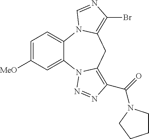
C1=C([MeO])C=C2C(=C1)N1C(=C(Br)N=C1)CC1=C(C(=O)N3CCCC3)N=NN21
